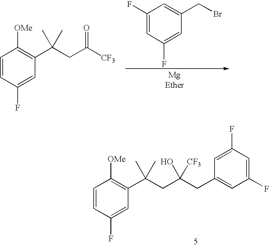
C1=CC(F)=CC(C(CC(CC2=CC(F)=CC(F)=C2)([CF3])O)(C)C)=C1[OMe].C1=CC(F)=CC(C(CC([CF3])=O)(C)C)=C1[OMe].C1(F)=CC(F)=CC(CBr)=C1
